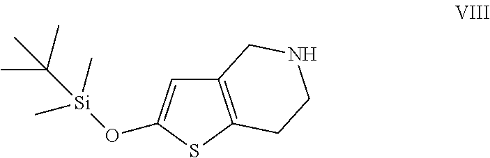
C12=C(SC(O[Si](C)(C)C(C)(C)C)=C1)CCNC2
